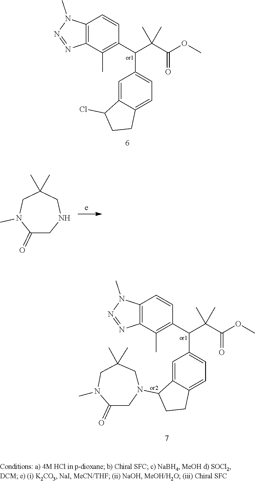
C12=C(C(C)=C(C(C(C(OC)=O)(C)C)C3=CC=C4C(=C3)C(Cl)CC4)C=C1)N=NN2C.C1(=O)CNCC(C)(C)CN1C.C12=C(C(C)=C(C(C(C(OC)=O)(C)C)C3=CC=C4C(=C3)C(N3CC(C)(C)CN(C)C(=O)C3)CC4)C=C1)N=NN2C
